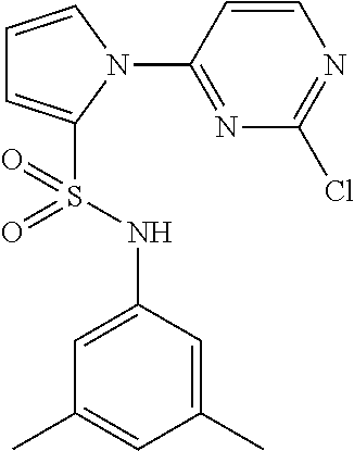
C1=CN(C2=NC(Cl)=NC=C2)C(S(NC2=CC(C)=CC(C)=C2)(=O)=O)=C1
